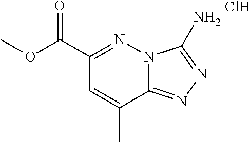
C12=NN=C(N)N1N=C(C(=O)OC)C=C2C.Cl
